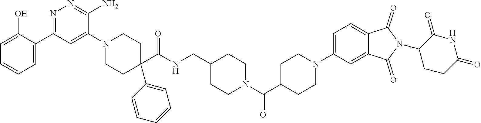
C1=C(O)C(C2=NN=C(N)C(N3CCC(C(NCC4CCN(C(C5CCN(C6=CC=C7C(=C6)C(=O)N(C6CCC(=O)NC6=O)C7=O)CC5)=O)CC4)=O)(C4=CC=CC=C4)CC3)=C2)=CC=C1
